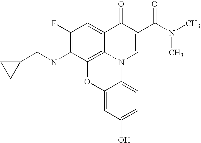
C1(F)=C(NCC2CC2)C2=C3C(=C1)C(=O)C(C(N(C)C)=O)=CN3C1=CC=C(O)C=C1O2
